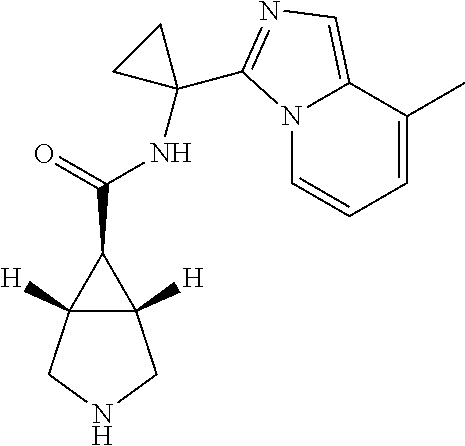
C(=O)(C1C2([H])C1([H])CNC2)NC1(C2=NC=C3N2C=CC=C3C)CC1
